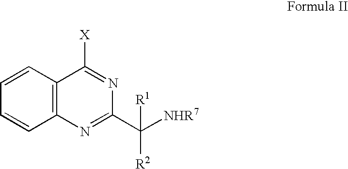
C1=CC2=C(C=C1)C([X])=NC(C([NHR7])([R2])[R1])=N2
